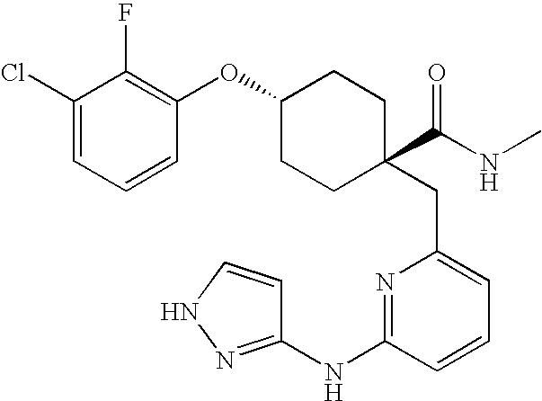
C1(Cl)=CC=CC(OC2CCC(C(NC)=O)(CC3=CC=CC(NC4=NNC=C4)=N3)CC2)=C1F
